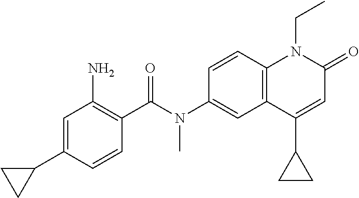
N(C1=CC2=C(C=C1)N(CC)C(=O)C=C2C1CC1)(C(C1=C(N)C=C(C2CC2)C=C1)=O)C
